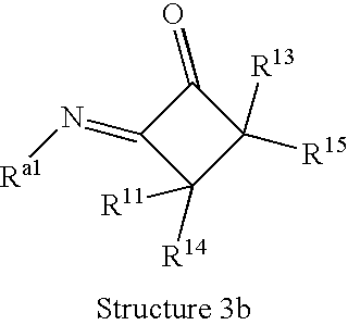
C1(=O)C(=N[Ra1])C([R14])([R11])C1([R15])[R13]
